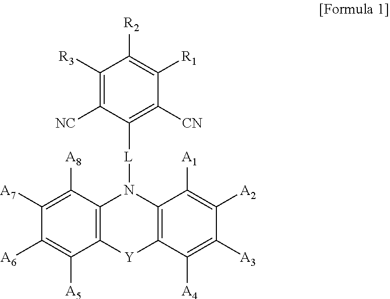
C1([A8])=C([A7])C([A6])=C([A5])C2=C1N([L]C1=C([CN])C([R1])=C([R2])C([R3])=C1[NC])C1=C([Y]2)C([A4])=C([A3])C([A2])=C1[A1]
